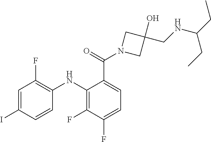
C1=C(C(N2CC(O)(CNC(CC)CC)C2)=O)C(NC2=C(F)C=C(I)C=C2)=C(F)C(F)=C1
